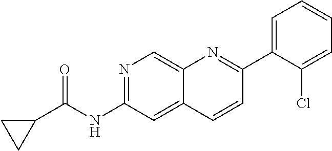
N1=C(NC(C2CC2)=O)C=C2C(=C1)N=C(C1=CC=CC=C1Cl)C=C2
